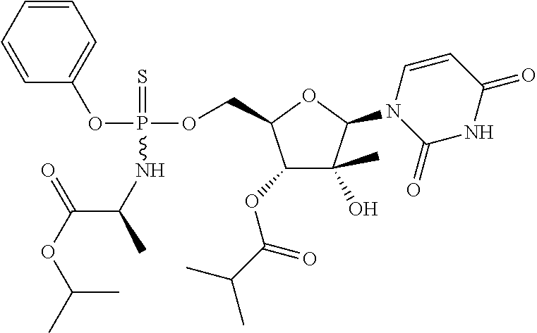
C1=CC=CC=C1OP(NC(C)C(OC(C)C)=O)(OCC1C(OC(C(C)C)=O)C(C)(O)C(N2C(=O)NC(=O)C=C2)O1)=S
